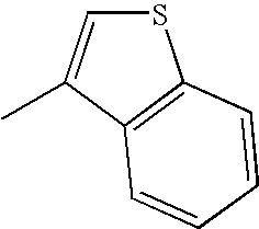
S1C=C(C)C2=C1C=CC=C2
